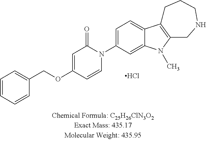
C1=CC=CC(COC2=CC(=O)N(C3=CC=C4C(=C3)N(C)C3=C4CCCNC3)C=C2)=C1.Cl
